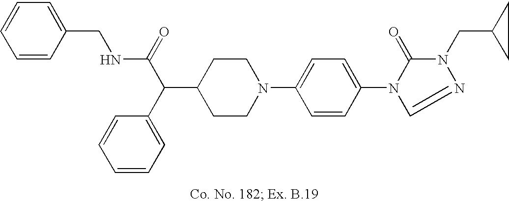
C1(C(C(=O)NCC2=CC=CC=C2)C2=CC=CC=C2)CCN(C2=CC=C(N3C(=O)N(CC4CC4)N=C3)C=C2)CC1
